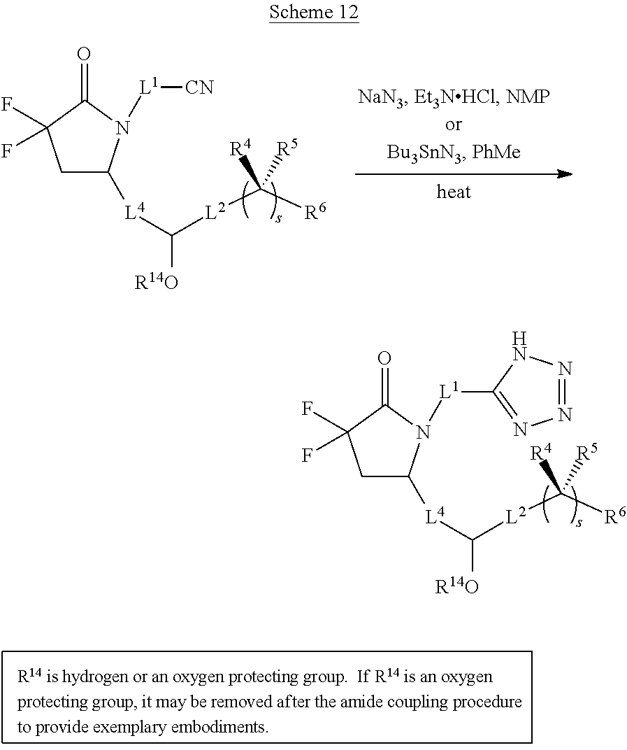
C1C([L4]C([L2]C([R6])([R4])[R5])[R14O])N([L1]C2=NN=NN2)C(=O)C1(F)F.C1C([L4]C([L2]C([R6])([R4])[R5])[R14O])N([L1][CN])C(=O)C1(F)F
